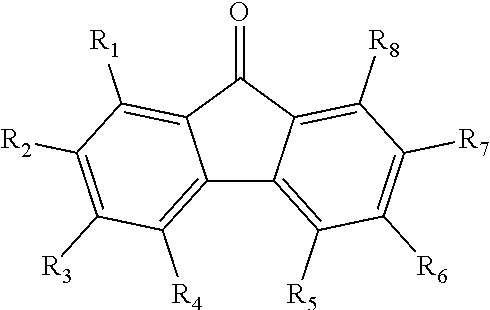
C12=C([R4])C([R3])=C([R2])C([R1])=C1C(=O)C1=C([R8])C([R7])=C([R6])C([R5])=C21
